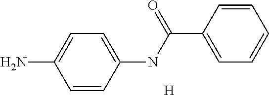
C1=C(N)C=CC(NC(=O)C2=CC=CC=C2)=C1.[H]
